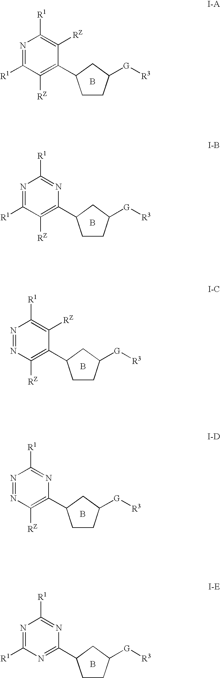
N1=C([R1])C([RZ])=C(C2CCC([G][R3])C2)C([RZ])=C1[R1].B.N1=C([R1])C([RZ])=C(C2CCC([G][R3])C2)N=C1[R1].B.B.N1=NC([RZ])=C(C2CCC([G][R3])C2)C([RZ])=C1[R1].B.N1=NC([RZ])=C(C2CCC([G][R3])C2)N=C1[R1].B.N1=C([R1])N=C(C2CCC([G][R3])C2)N=C1[R1]
